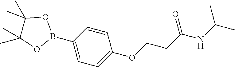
O(CCC(NC(C)C)=O)C1=CC=C(B2OC(C)(C)C(C)(C)O2)C=C1
